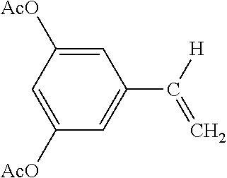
C1=C([AcO])C=C([AcO])C=C1C([H])=C
